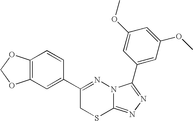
C12=C(C=CC(C3=NN4C(=NN=C4C4=CC(OC)=CC(OC)=C4)SC3)=C1)OCO2
